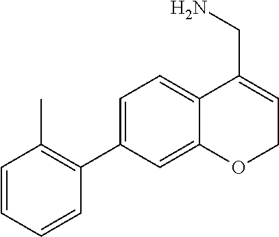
C1=CC=CC(C2=CC=C3C(=C2)OCC=C3CN)=C1C
